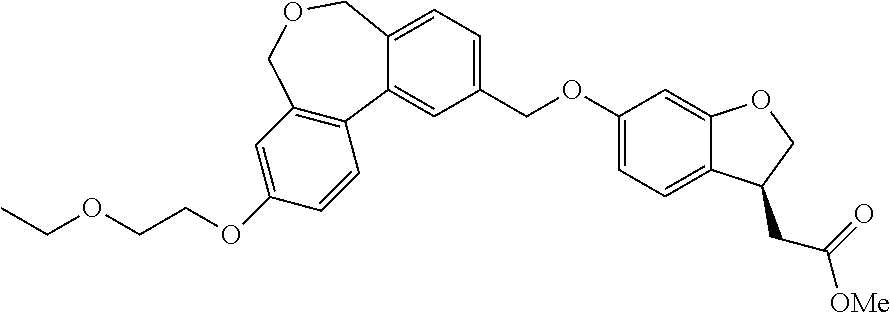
C1(OCCOCC)=CC2=C(C=C1)C1=CC(COC3=CC=C4C(=C3)OCC4CC([OMe])=O)=CC=C1COC2
